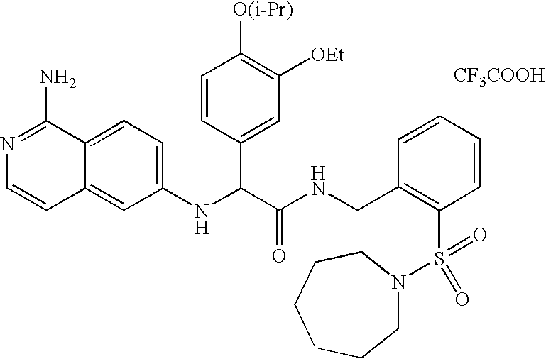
C1(NC(C(NCC2=C(S(=O)(N3CCCCCC3)=O)C=CC=C2)=O)C2=CC([OEt])=C([O(i-Pr)])C=C2)=CC=C2C(=C1)C=CN=C2N.[CF3COOH]
